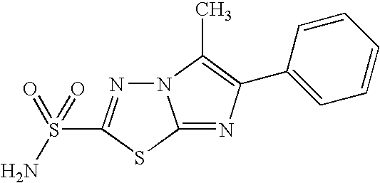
N12N=C(S(N)(=O)=O)SC1=NC(C1=CC=CC=C1)=C2C
